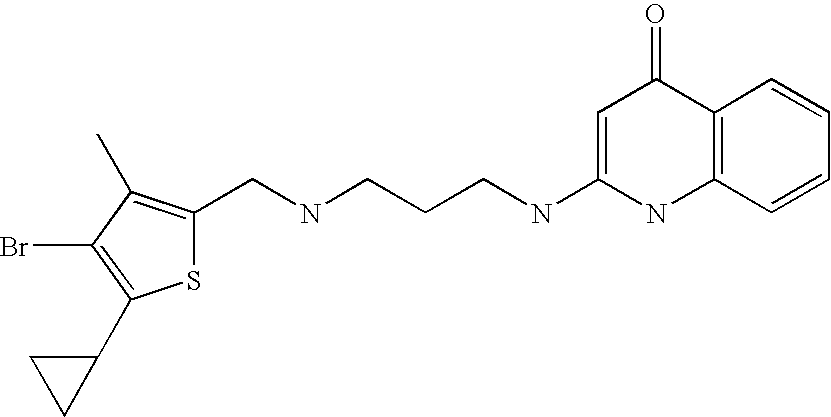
S1C(CNCCCNC2=CC(=O)C3=C(N2)C=CC=C3)=C(C)C(Br)=C1C1CC1
